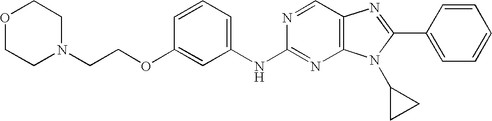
C1=CC=C(NC2=NC3=C(C=N2)N=C(C2=CC=CC=C2)N3C2CC2)C=C1OCCN1CCOCC1
